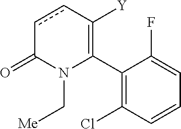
C1(C2=C([Y])ccC(=O)N2C[Me])=C(Cl)C=CC=C1F
